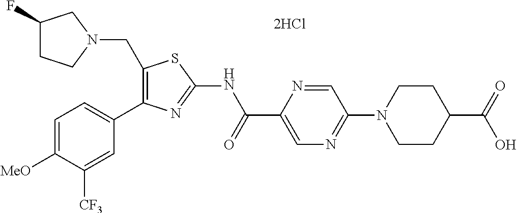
C1(CN2CC(F)CC2)=C(C2=CC=C([MeO])C([CF3])=C2)N=C(NC(C2=CN=C(N3CCC(C(=O)O)CC3)C=N2)=O)S1
